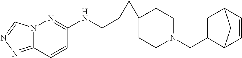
C1(CN2CCC3(CC2)CC3CNC2=NN3C(=NN=C3)C=C2)C2C=CC(C1)C2
